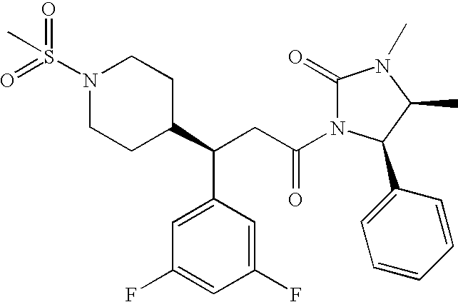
N1(S(C)(=O)=O)CCC(C(CC(=O)N2C(=O)N(C)C(C)C2C2=CC=CC=C2)C2=CC(F)=CC(F)=C2)CC1
